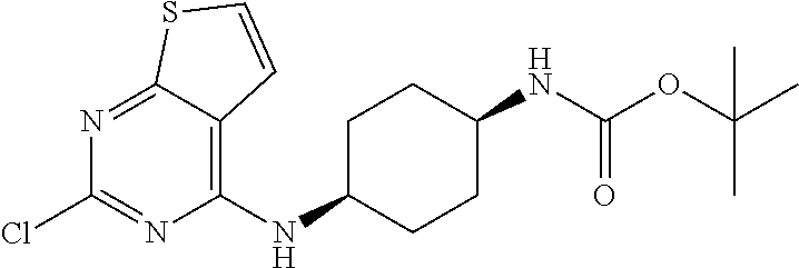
C1(NC2CCC(NC(OC(C)(C)C)=O)CC2)=C2C(=NC(Cl)=N1)SC=C2
